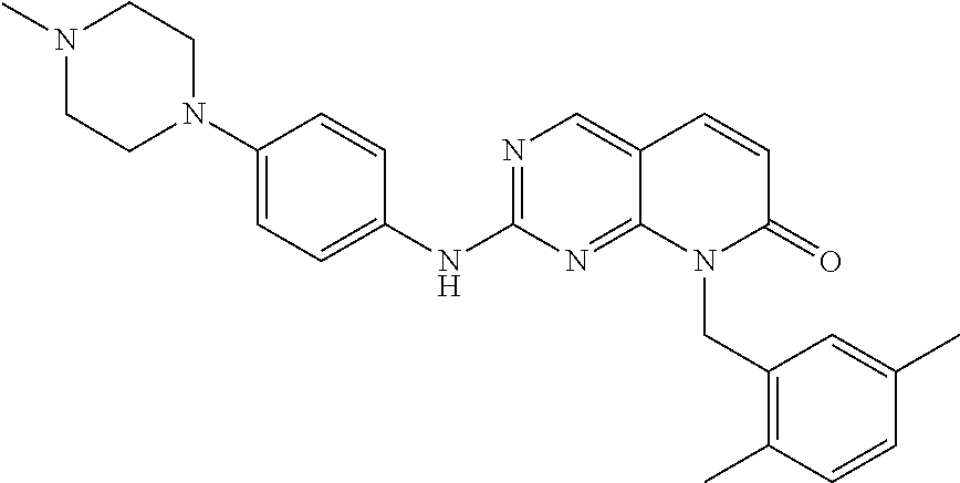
N1=C(NC2=CC=C(N3CCN(C)CC3)C=C2)N=C2C(=C1)C=CC(=O)N2CC1=C(C)C=CC(C)=C1
